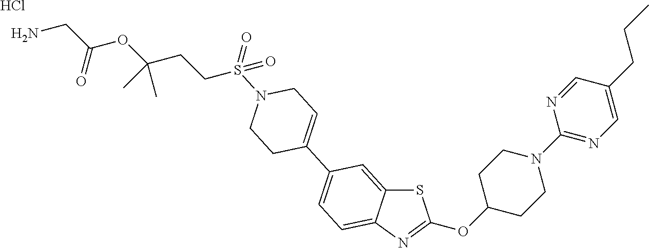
S1C2=CC(C3=CCN(S(CCC(OC(CN)=O)(C)C)(=O)=O)CC3)=CC=C2N=C1OC1CCN(C2=NC=C(CCC)C=N2)CC1.Cl
